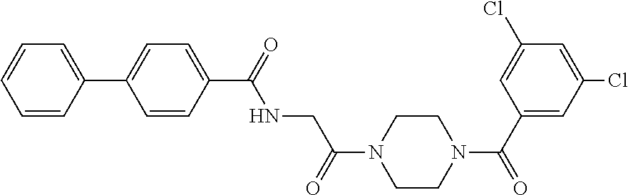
C1=CC(C2=CC=C(C(NCC(N3CCN(C(C4=CC(Cl)=CC(Cl)=C4)=O)CC3)=O)=O)C=C2)=CC=C1
